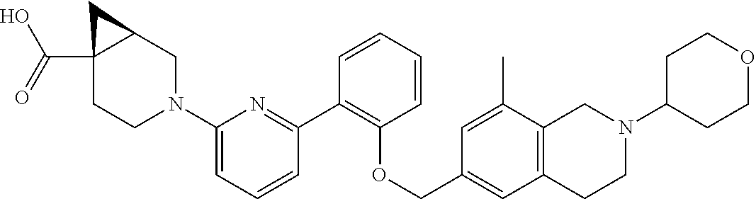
C1CN(C2=CC=CC(C3=C(OCC4=CC5=C(C(C)=C4)CN(C4CCOCC4)CC5)C=CC=C3)=N2)CC2CC12C(=O)O
